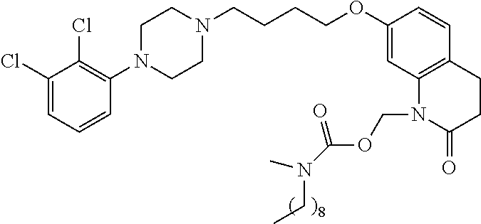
C1(Cl)=CC=CC(N2CCN(CCCCOC3=CC4=C(C=C3)CCC(=O)N4COC(=O)N(C)CC)CC2)=C1Cl
